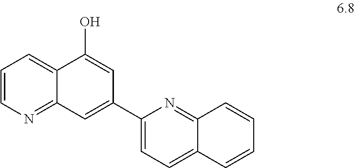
C1=CN=C2C(=C1)C(O)=CC(C1=CC=C3C(=N1)C=CC=C3)=C2
